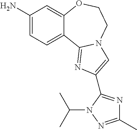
C1(N)=CC=C2C(=C1)OCCN1C2=NC(C2=NC(C)=NN2C(C)C)=C1
